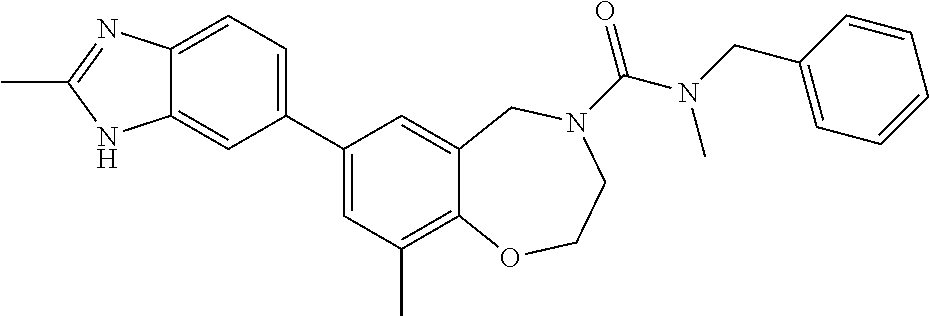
C12=CC=C(C3=CC(C)=C4C(=C3)CN(C(=O)N(CC3=CC=CC=C3)C)CCO4)C=C1NC(C)=N2
